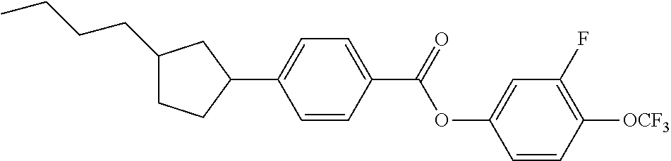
C1(CCCC)CCC(C2=CC=C(C(OC3=CC(F)=C([OCF3])C=C3)=O)C=C2)C1
